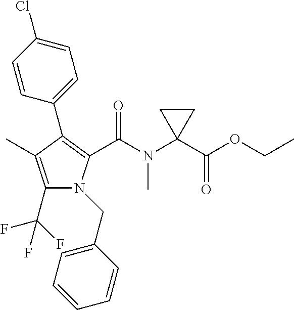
C1(C(F)(F)F)=C(C)C(C2=CC=C(Cl)C=C2)=C(C(N(C2(C(OCC)=O)CC2)C)=O)N1CC1=CC=CC=C1
